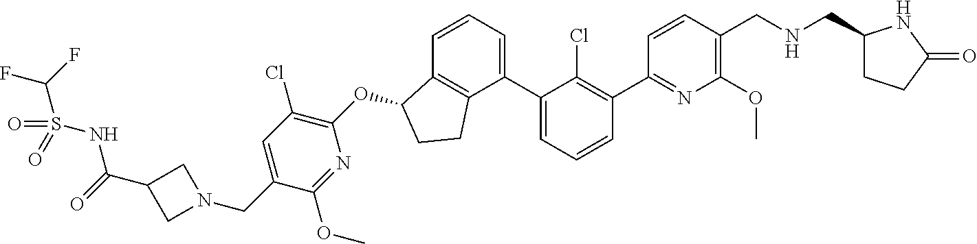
O(C1C2=C(C(C3=CC=CC(C4=NC(OC)=C(CNCC5CCC(=O)N5)C=C4)=C3Cl)=CC=C2)CC1)C1=C(Cl)C=C(CN2CC(C(=O)NS(C(F)F)(=O)=O)C2)C(OC)=N1
